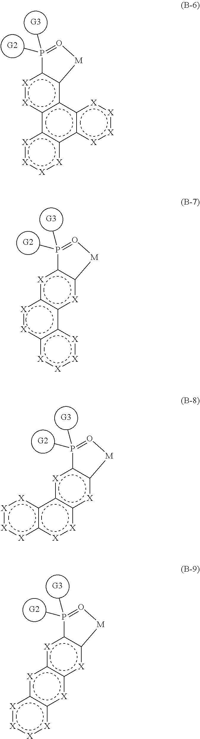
[G2].[G3].[X]1c2c([X]c3c1P(C)(C)=O[M]3)[X]:[X]c1c2[X]:[X]:[X]:[X]1.[X]1:[X]c2c(c3c1P(C)(C)=O[M]3)c1c(c3c2[X]:[X]:[X]:[X]3)[X]:[X]:[X]:[X]1.[G2].[G3].[G2].[G3].[X]1c2c([X]c3c1P(C)(C)=O[M]3)c1c([X]:[X]2)[X]:[X]:[X]:[X]1.[G2].[G3].[X]1c2c([X]c3c1P(C)(C)=O[M]3)[X]c1c([X]2)[X]:[X]:[X]:[X]1
